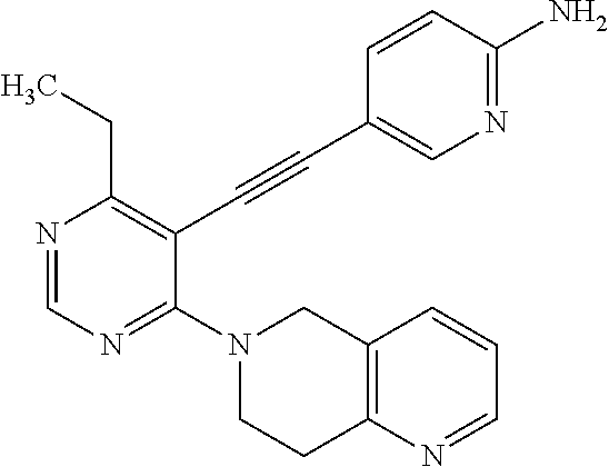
N1=CN=C(N2CCC3=C(C2)C=CC=N3)C(C#CC2=CN=C(N)C=C2)=C1CC
